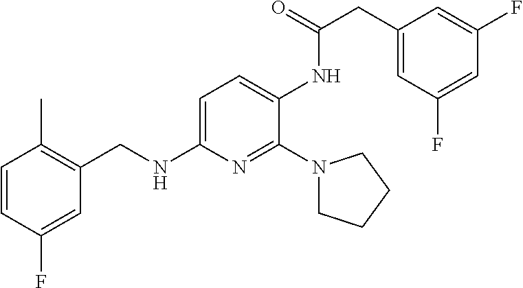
C1=CC(F)=CC(CNC2=CC=C(NC(=O)CC3=CC(F)=CC(F)=C3)C(N3CCCC3)=N2)=C1C
